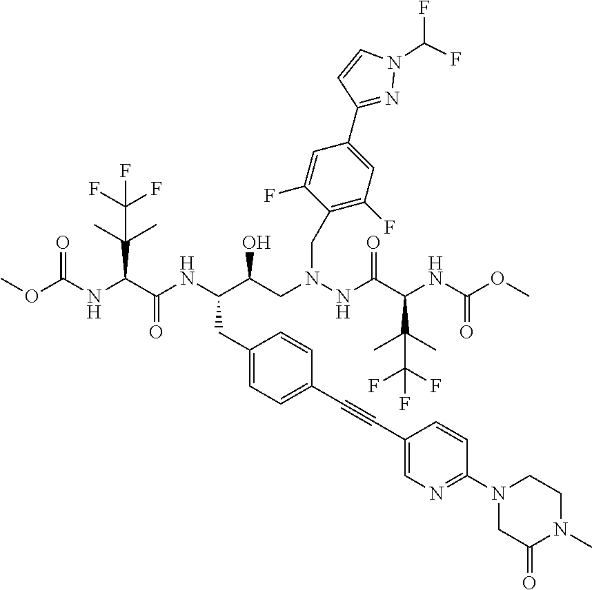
C1=C(C#CC2=CC=C(CC(C(CN(NC(C(NC(OC)=O)C(C)(C)C(F)(F)F)=O)CC3=C(F)C=C(C4=NN(C(F)F)C=C4)C=C3F)O)NC(C(NC(OC)=O)C(C)(C)C(F)(F)F)=O)C=C2)C=CC(N2CC(=O)N(C)CC2)=N1
